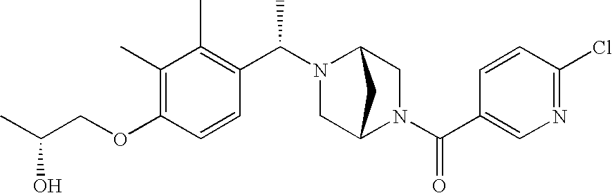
C(COC1=C(C)C(C)=C(C(N2C3CN(C(C4=CN=C(Cl)C=C4)=O)C(C2)C3)C)C=C1)(C)O
